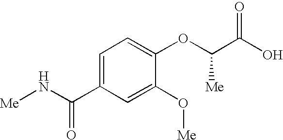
C1(C(N[Me])=O)=CC=C(OC([Me])C(O)=O)C(O[Me])=C1
